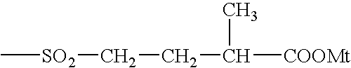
C[SO2]CCC([COOMt])C
